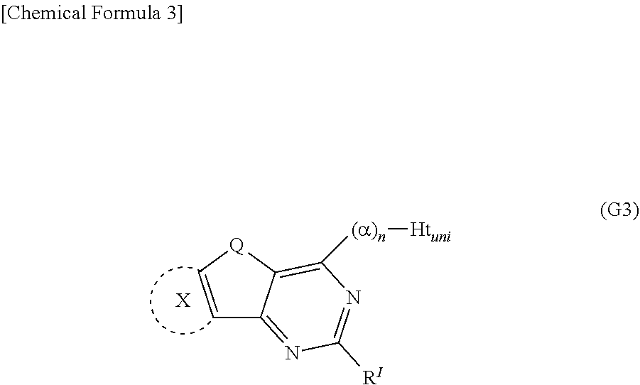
C1=C[Q]C2=C([(a)n][Htuni])N=C([RI])N=C12.[X]
